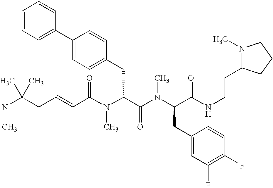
N(C(CC=CC(N(C(C(N(C(CC1=CC(F)=C(F)C=C1)C(NCCC1N(C)CCC1)=O)C)=O)CC1=CC=C(C2=CC=CC=C2)C=C1)C)=O)(C)C)C
